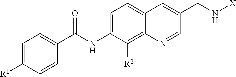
C1=C([R1])C=CC(C(NC2=CC=C3C(=C2[R2])N=CC(CN[X])=C3)=O)=C1
